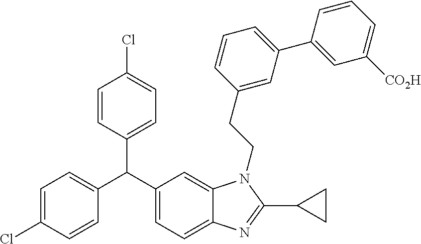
C1=C(Cl)C=CC(C(C2=CC=C3C(=C2)N(CCC2=CC(C4=CC([CO2H])=CC=C4)=CC=C2)C(C2CC2)=N3)C2=CC=C(Cl)C=C2)=C1
